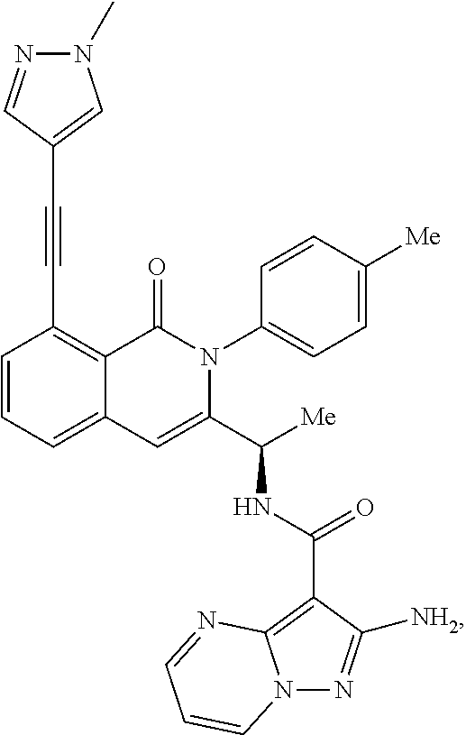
C1=CC=C2C(=C1C#CC1=CN(C)N=C1)C(=O)N(C1=CC=C([Me])C=C1)C(C([Me])NC(=O)C1=C3N(N=C1[NH2])C=CC=N3)=C2
